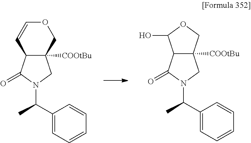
C12C([COOtBu])(CN(C(C)C3=CC=CC=C3)C1=O)COC=C2.C12C([COOtBu])(COC1O)CN(C(C)C1=CC=CC=C1)C2=O
